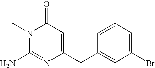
N1(C)C(N)=NC(CC2=CC(Br)=CC=C2)=CC1=O
